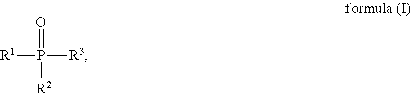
[R1]P([R3])(=O)[R2]
